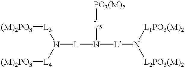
[(M)2PO3][L3]N([L4][(M)2PO3])[L]N([L]N([L2PO3(M)2])[L1PO3(M)2])[L5][PO3(M)2]
